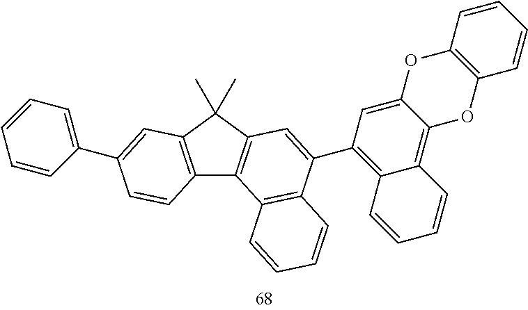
C12=C(C(C)(C)C3=C1C1=C(C(C4=C5C(=C6C(=C4)OC4=C(O6)C=CC=C4)C=CC=C5)=C3)C=CC=C1)C=C(C1=CC=CC=C1)C=C2
